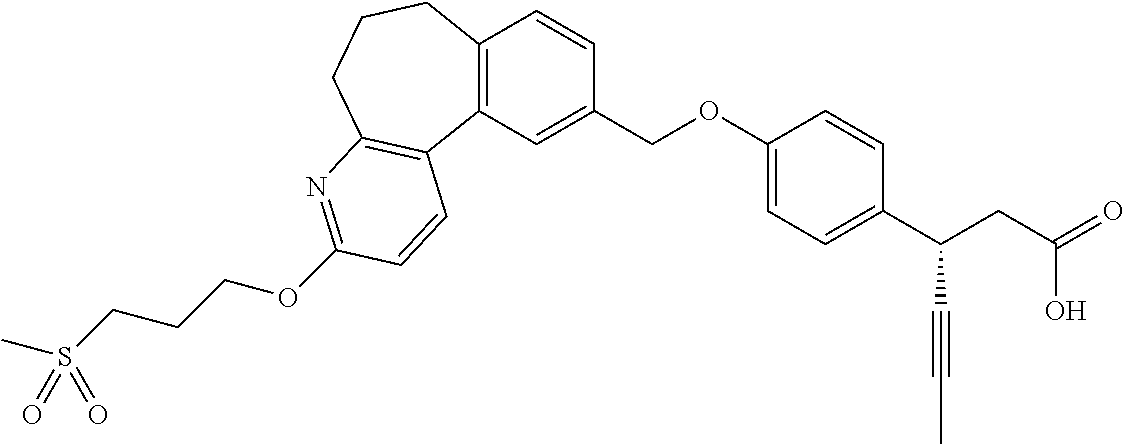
O(C1=NC2=C(C3=C(C=CC(COC4=CC=C(C(CC(=O)O)C#CC)C=C4)=C3)CCC2)C=C1)CCCS(C)(=O)=O
